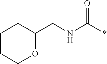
C1CCOC(CNC(*)=O)C1
